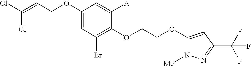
C1(OCC=C(Cl)Cl)=CC(Br)=C(OCCOC2=CC(C(F)(F)F)=NN2[Me])C([A])=C1
